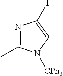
N1=C(C)N([CPh3])C=C1I
